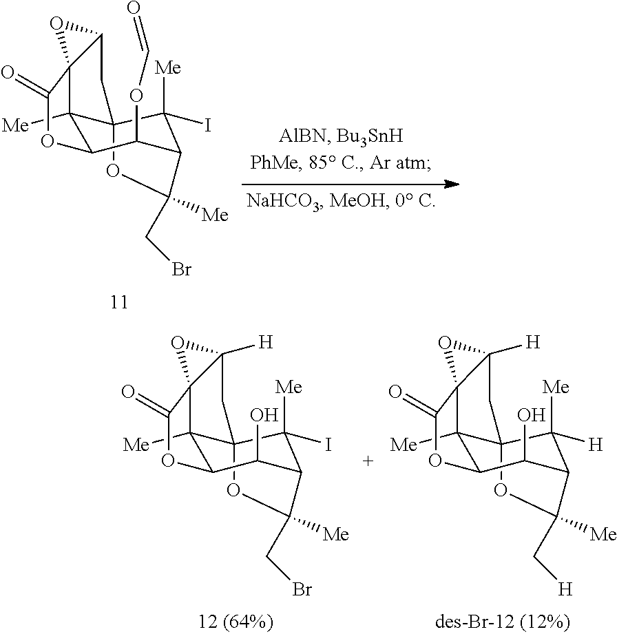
C12([Me])C34C([Me])(I)C(C(OC=O)C1OC(=O)C21C(C3)O1)C(CBr)([Me])O4.C12([Me])C34C([Me])(I)C(C(O)C1OC(=O)C21C([H])(C3)O1)C(CBr)([Me])O4.C12([Me])C34C([Me])([H])C(C(O)C1OC(=O)C21C([H])(C3)O1)C(C[H])([Me])O4
